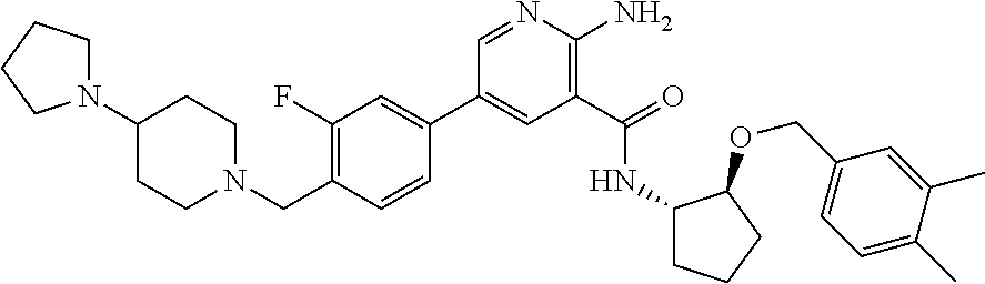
C1(C2=CC(F)=C(CN3CCC(N4CCCC4)CC3)C=C2)=CC(C(=O)NC2CCCC2OCC2=CC=C(C)C(C)=C2)=C(N)N=C1
